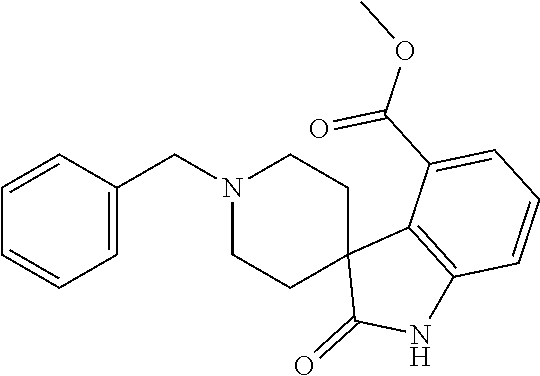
C1=CC(CN2CCC3(CC2)C(=O)NC2=C3C(C(OC)=O)=CC=C2)=CC=C1
